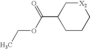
CCOC(C1CCC[X2]C1)=O
